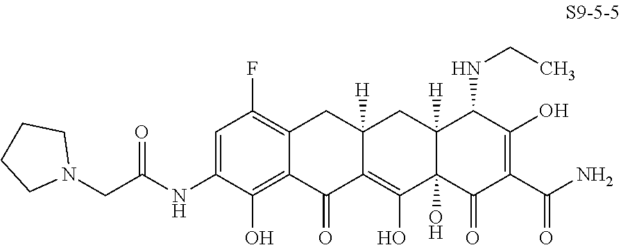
C1=C(NC(CN2CCCC2)=O)C(O)=C2C(=C1F)CC1([H])C(=C(O)C3(O)C([H])(C1)C(NCC)C(O)=C(C(=O)N)C3=O)C2=O
